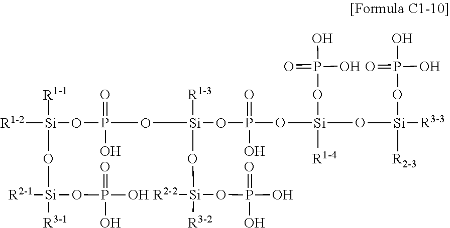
[Si]([R1-3])(OP(=O)(O)O[Si](OP(O)(O)=O)([R1-4])O[Si](OP(O)(O)=O)([R3-3])[R2-3])(O[Si]([R3-2])(OP(O)(O)=O)[R2-2])OP(O[Si]([R1-2])([R1-1])O[Si]([R3-1])(OP(O)(O)=O)[R2-1])(=O)O
